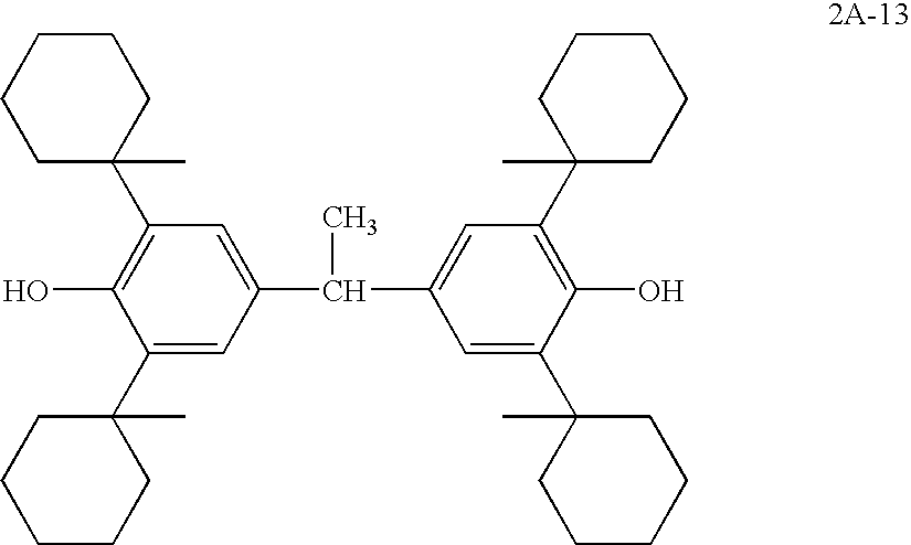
C1(C2(C)CCCCC2)=C(O)C(C2(C)CCCCC2)=CC(C(C2=CC(C3(C)CCCCC3)=C(O)C(C3(C)CCCCC3)=C2)C)=C1
